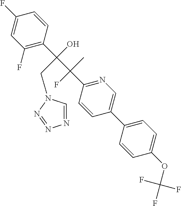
C1(F)=CC(F)=C(C(C(C2=NC=C(C3=CC=C(OC(F)(F)F)C=C3)C=C2)(F)C)(O)CN2C=NN=N2)C=C1
